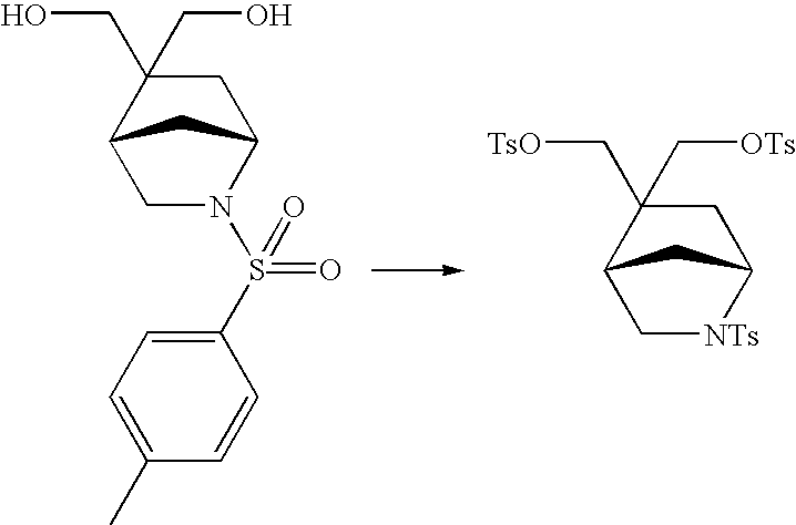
C1C(CO)(CO)C2CN(S(=O)(C3=CC=C(C)C=C3)=O)C1C2.C1C(C[TsO])(C[OTs])C2C[NTs]C1C2
